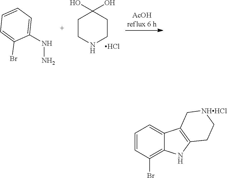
N(N)C1=CC=CC=C1Br.C1CNCCC1(O)O.Cl.C1=CC(Br)=C2C(=C1)C1=C(N2)CC[NHHCl]C1
